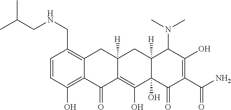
C1=CC(O)=C2C(=C1CNCC(C)C)CC1([H])C(=C(O)C3(O)C([H])(C1)C(N(C)C)C(O)=C(C(N)=O)C3=O)C2=O
